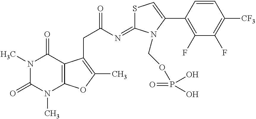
N1(C)C(=O)N(C)C2=C(C1=O)C(CC(=O)N=C1SC=C(C3=C(F)C(F)=C([CF3])C=C3)N1COP(=O)(O)O)=C(C)O2
